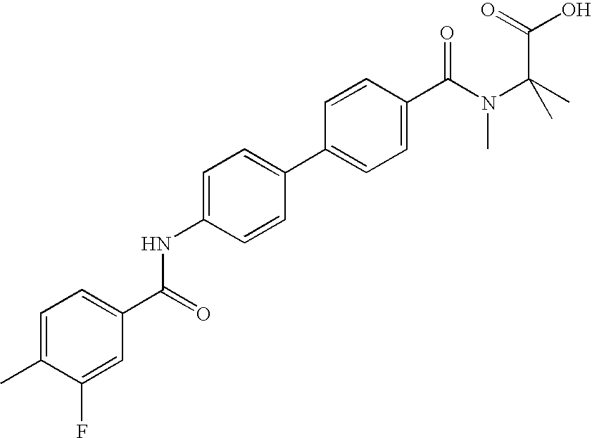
C1=C(NC(C2=CC=C(C)C(F)=C2)=O)C=CC(C2=CC=C(C(N(C(C)(C)C(=O)O)C)=O)C=C2)=C1
